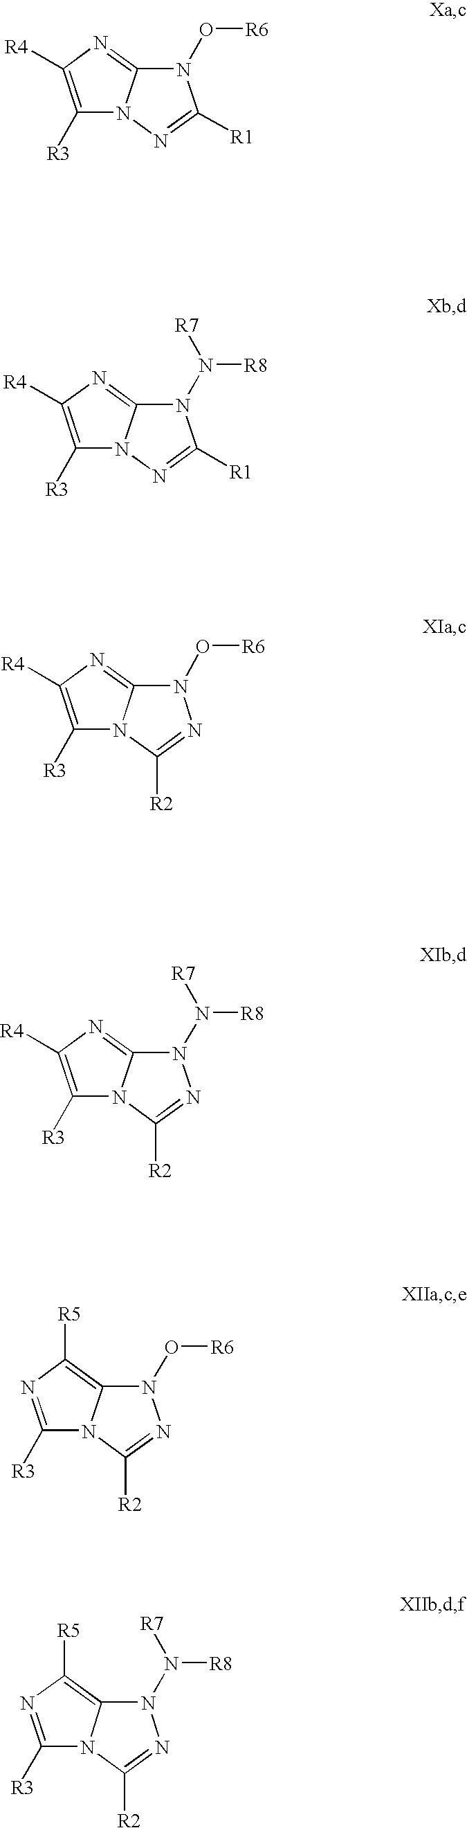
C1([R3])=C([R4])N=C2N1N=C([R1])N2O[R6].C1([R3])=C([R4])N=C2N1N=C([R1])N2N([R8])[R7].C1([R3])=C([R4])N=C2N1C([R2])=NN2O[R6].C1([R3])=C([R4])N=C2N1C([R2])=NN2N([R8])[R7].C1([R3])=NC([R5])=C2N1C([R2])=NN2O[R6].C1([R3])=NC([R5])=C2N1C([R2])=NN2N([R8])[R7]
